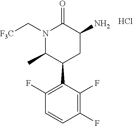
C1=CC(F)=C(F)C(C2C(C)N(C[F3C])C(=O)C(N)C2)=C1F.Cl
